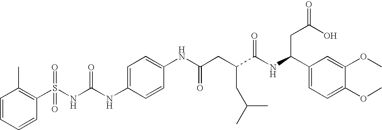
C1=C(NC(NS(C2=C(C)C=CC=C2)(=O)=O)=O)C=CC(NC(CC(C(NC(C2=CC=C(OC)C(OC)=C2)CC(=O)O)=O)CC(C)C)=O)=C1
